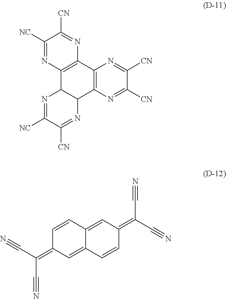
C12=C(C3=C(C4C1N=C([NC])C([CN])=N4)N=C([CN])C([CN])=N3)N=C([CN])C([NC])=N2.C1=CC2=CC(=C(C#N)C#N)C=CC2=CC1=C(C#N)C#N
